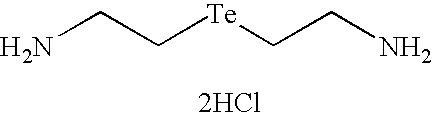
[2HCl].[Te](CCN)CCN
